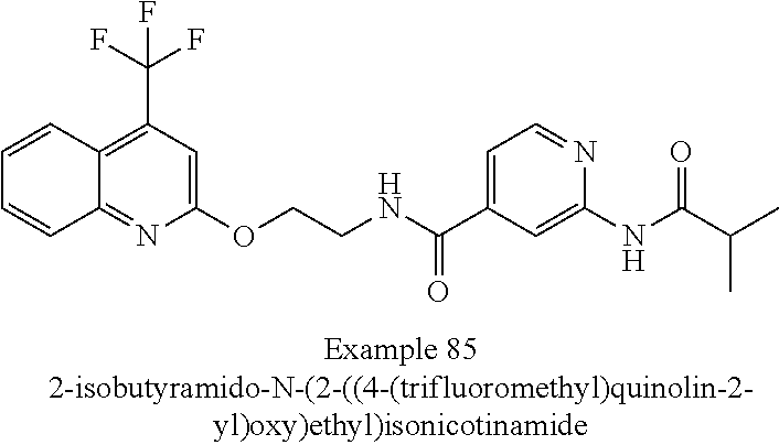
C12=C(C(F)(F)F)C=C(OCCNC(C3=CC=NC(NC(=O)C(C)C)=C3)=O)N=C1C=CC=C2
